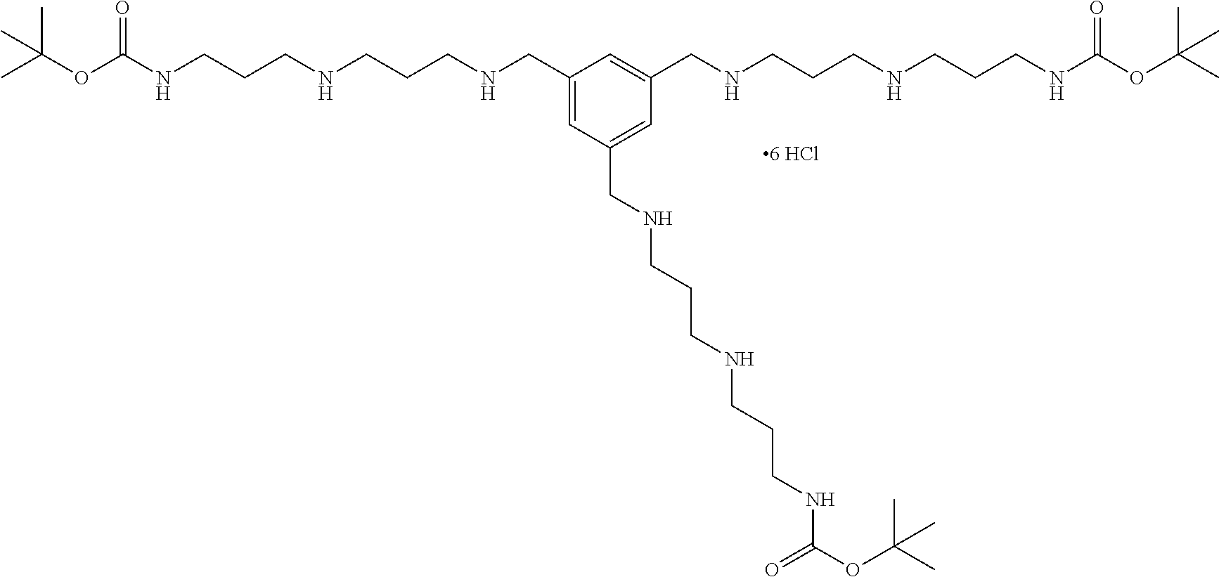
C1(CNCCCNCCCNC(OC(C)(C)C)=O)=CC(CNCCCNCCCNC(OC(C)(C)C)=O)=CC(CNCCCNCCCNC(OC(C)(C)C)=O)=C1
